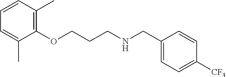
C1(OCCCNCC2=CC=C([CF3])C=C2)=C(C)C=CC=C1C
